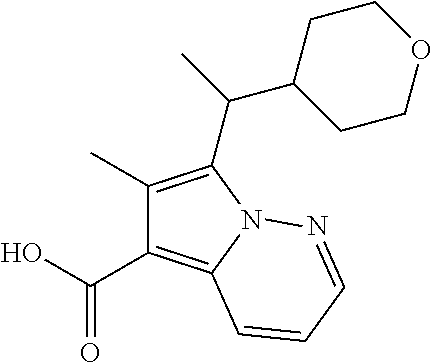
C1(C)=C(C(C2CCOCC2)C)N2C(=C1C(=O)O)C=CC=N2
